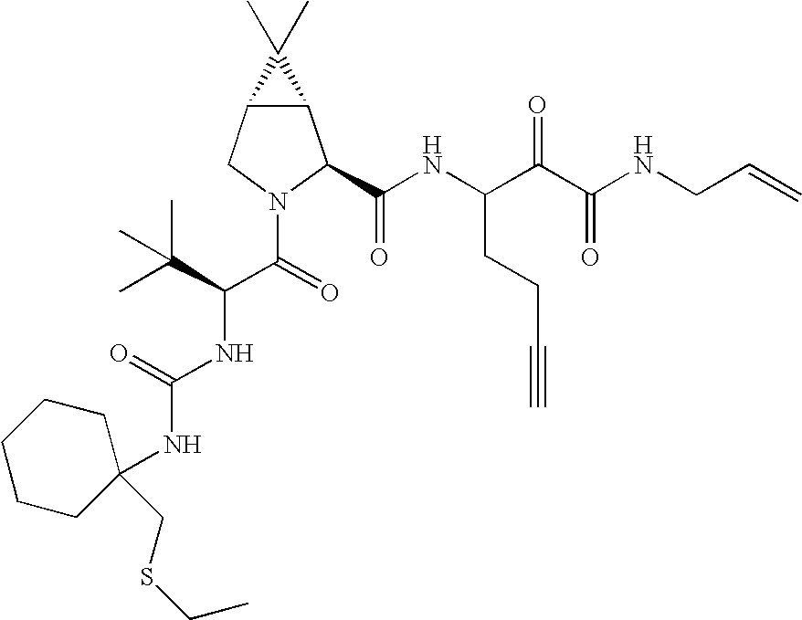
C12C(CN(C(C(NC(=O)NC3(CSCC)CCCCC3)C(C)(C)C)=O)C1C(NC(C(C(NCC=C)=O)=O)CCC#C)=O)C2(C)C
